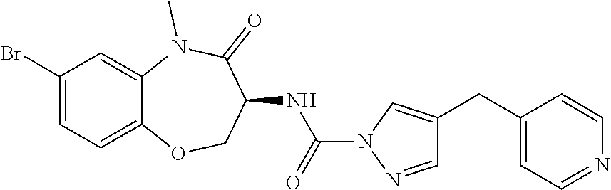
BrC1=CC=C2C(=C1)N(C)C(=O)C(NC(=O)N1N=CC(CC3=CC=NC=C3)=C1)CO2
